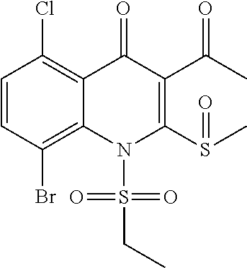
C1=CC(Br)=C2C(=C1Cl)C(=O)C(C(C)=O)=C(S(C)=O)N2S(CC)(=O)=O
